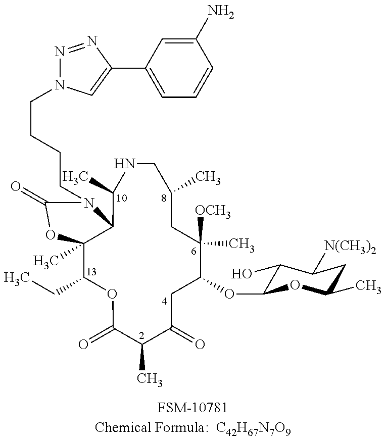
C12(C)C(CC)OC(=O)C(C)C(=O)CC(OC3C(O)C([N(CH3)2])CC(C)O3)C(C)([OCH3])CC(C)CNC(C)C1N(CCCCN1N=NC(C3=CC=CC(N)=C3)=C1)C(=O)O2.[FSM-10781Chemical Formula:  C42H67N7O9]
